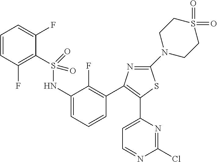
C1=CC(F)=C(S(NC2=CC=CC(C3=C(C4=CC=NC(Cl)=N4)SC(N4CCS(=O)(=O)CC4)=N3)=C2F)(=O)=O)C(F)=C1
